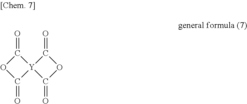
C1(=O)OC(=O)[Y]12C(=O)OC2=O
